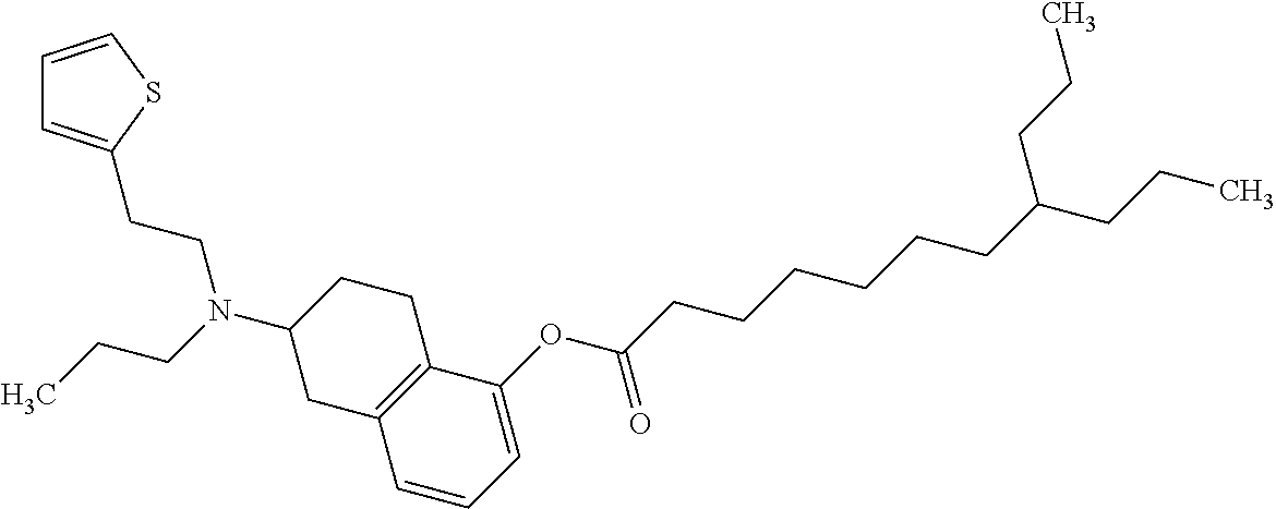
C1(OC(CCCCCCC(CCC)CCC)=O)=CC=CC2=C1CCC(N(CCC)CCC1=CC=CS1)C2
